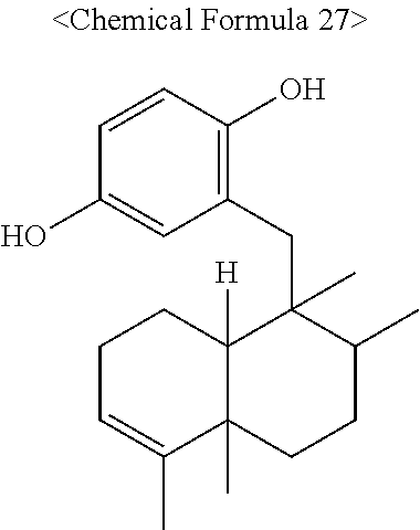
C1(O)=CC(CC2(C)C3([H])C(C)(CCC2C)C(C)=CCC3)=C(O)C=C1
